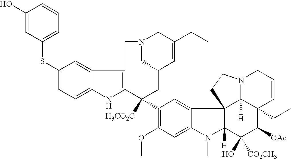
C1(SC2=CC=CC(O)=C2)=CC=C2C(=C1)C1=C(N2)C([H3CO2C])(C2=C(OC)C=C3C(=C2)C24C([H])(N3C)C(O)([CO2CH3])C([OAc])C3(CC)C2([H])N(CC=C3)CC4)CC2C=C(CC)CN(C2)C1
